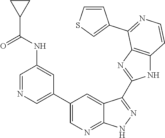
C1=NC=C(C2=CN=C3C(=C2)C(C2=NC4=C(N2)C=CN=C4C2=CSC=C2)=NN3)C=C1NC(C1CC1)=O
